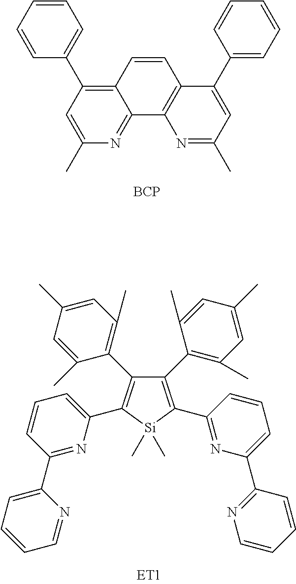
C1=C(C)N=C2C(=C1C1=CC=CC=C1)C=CC1=C2N=C(C)C=C1C1=CC=CC=C1.[BCP].C1(C2=C(C)C=C(C)C=C2C)=C(C2=NC(C3=NC=CC=C3)=CC=C2)[Si](C)(C)C(C2=CC=CC(C3=CC=CC=N3)=N2)=C1C1=C(C)C=C(C)C=C1C
